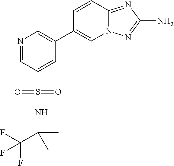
N1=CC(S(=O)(=O)NC(C)(C)C(F)(F)F)=CC(C2=CN3C(=NC(N)=N3)C=C2)=C1
